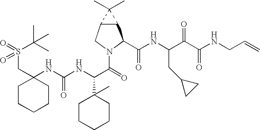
C(C1(NC(NC(C(=O)N2CC3C(C2C(NC(C(C(NCC=C)=O)=O)CC2CC2)=O)C3(C)C)C2(C)CCCCC2)=O)CCCCC1)S(C(C)(C)C)(=O)=O
